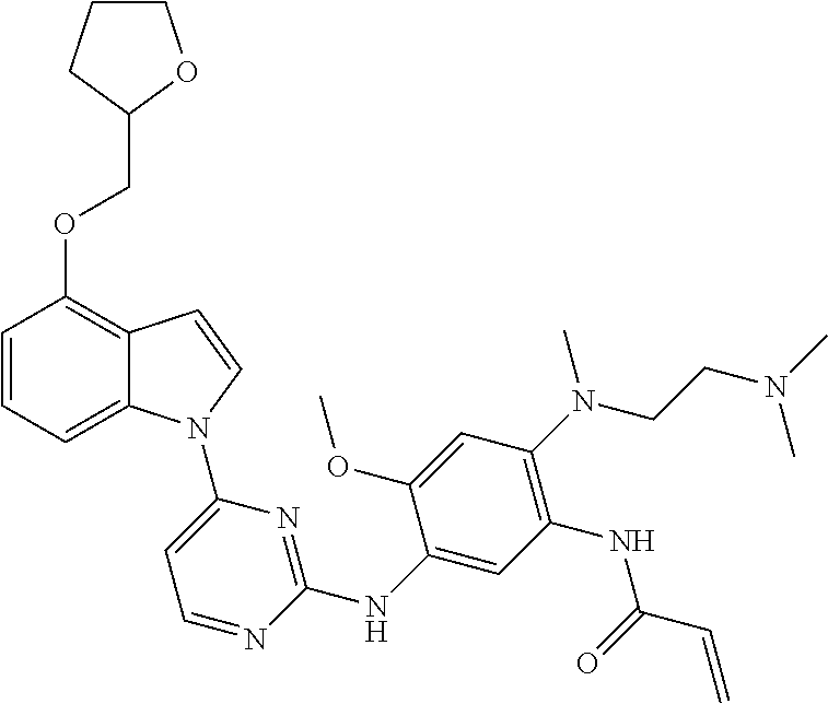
C1=C(NC2=NC(N3C4=CC=CC(OCC5OCCC5)=C4C=C3)=CC=N2)C(OC)=CC(N(CCN(C)C)C)=C1NC(C=C)=O
